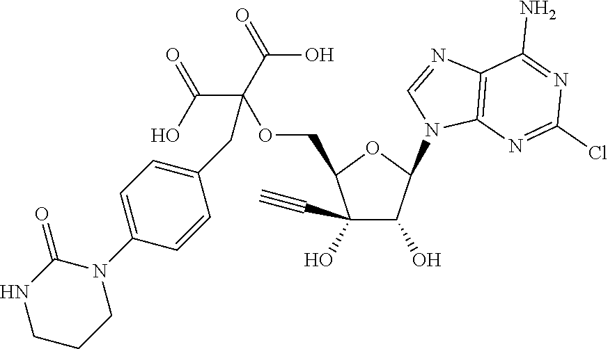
C1(C#C)(O)C(O)C(N2C=NC3=C2N=C(Cl)N=C3N)OC1COC(C(=O)O)(C(=O)O)CC1=CC=C(N2CCCNC2=O)C=C1
